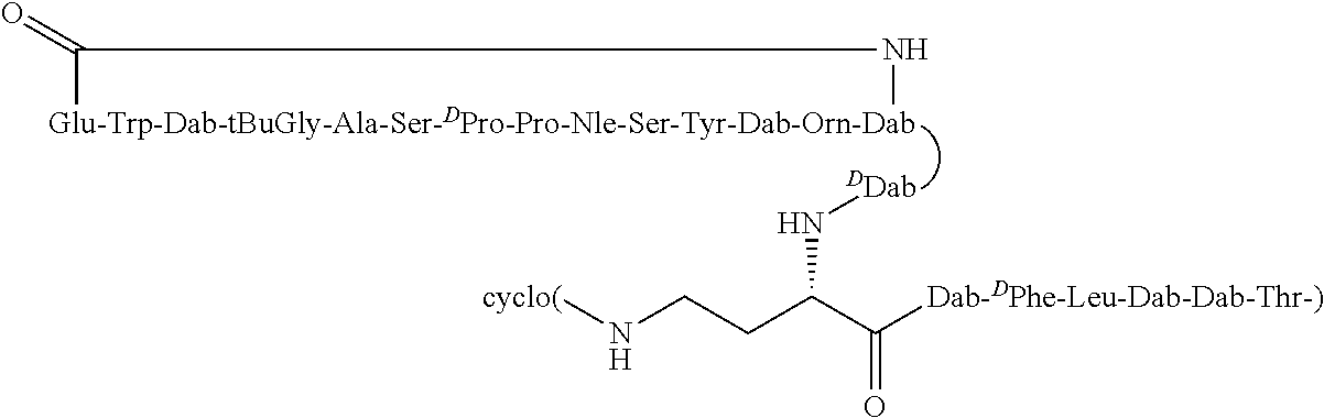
[Glu-Trp-Dab-tBuGly-Ala-Ser-DPro-Pro-Nle-Ser-Tyr-Dab-Orn-Dab]1C(=O)N1.[DDab]NC(CCN[cyclo(])C([Dab-DPhe-Leu-Dab-Dab-Thr-)])=O
